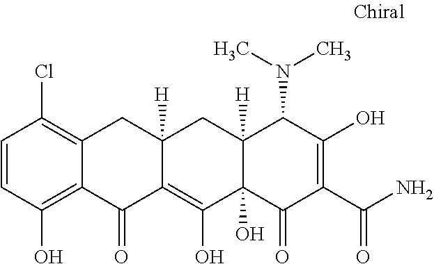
C1=CC(O)=C2C(=C1Cl)CC1([H])C(=C(O)C3(O)C([H])(C1)C(N(C)C)C(O)=C(C(N)=O)C3=O)C2=O
